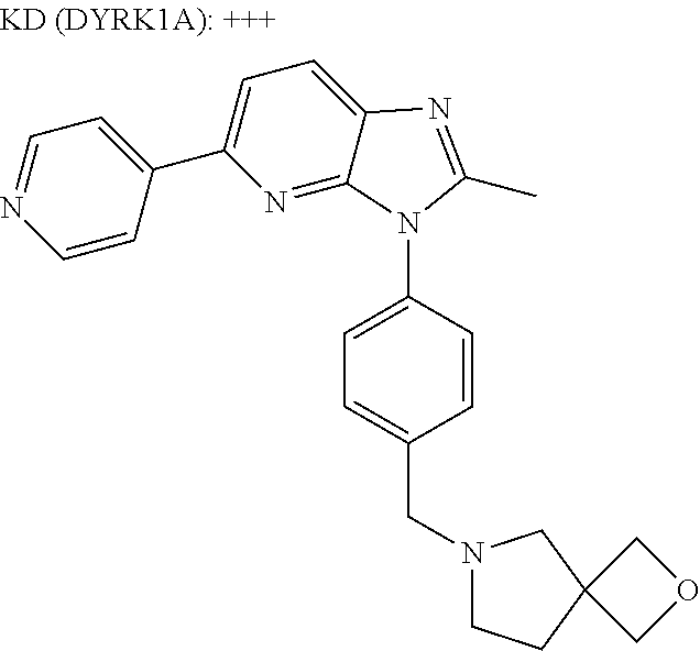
C1=NC=CC(C2=CC=C3C(=N2)N(C2=CC=C(CN4CCC5(C4)COC5)C=C2)C(C)=N3)=C1
